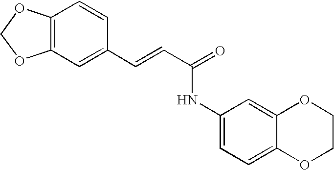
C(=CC(=O)NC1=CC=C2C(=C1)OCCO2)C1=CC2=C(C=C1)OCO2
